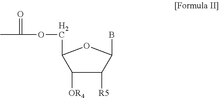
C1([R5])C([OR4])C(COC(=O)C)OC1B
